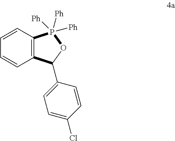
C12=C(P([Ph])([Ph])([Ph])OC1C1=CC=C(Cl)C=C1)C=CC=C2
